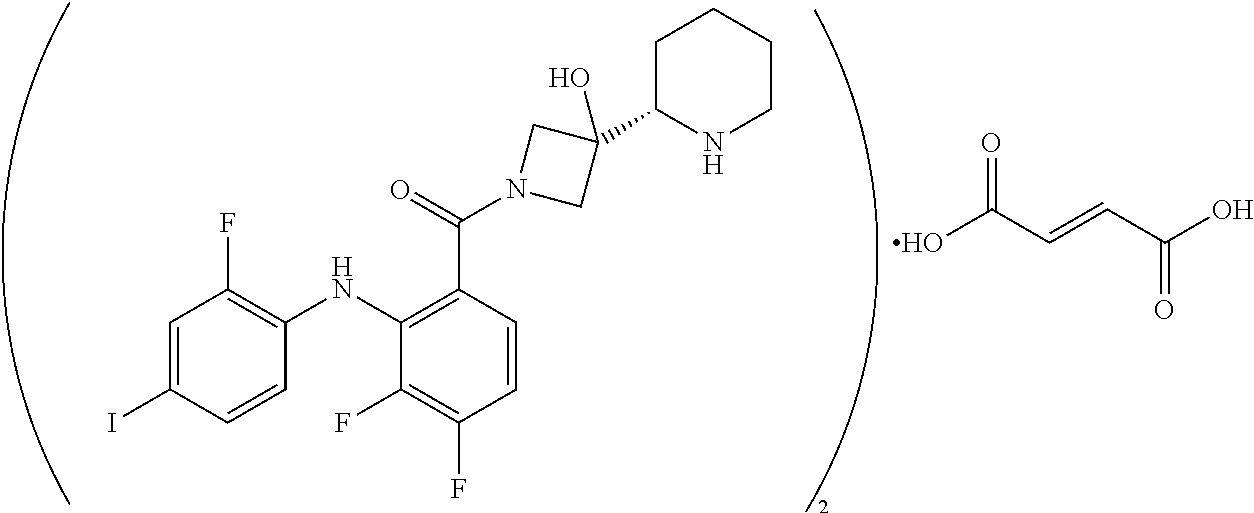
C1CNC(C2(O)CN(C(C3=C(NC4=C(F)C=C(I)C=C4)C(F)=C(F)C=C3)=O)C2)CC1.OC(C=CC(O)=O)=O
